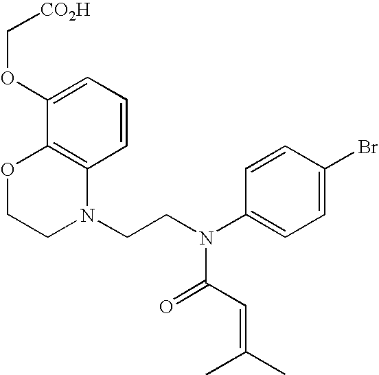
C1=CC=C(OC[CO2H])C2=C1N(CCN(C1=CC=C(Br)C=C1)C(=O)C=C(C)C)CCO2
